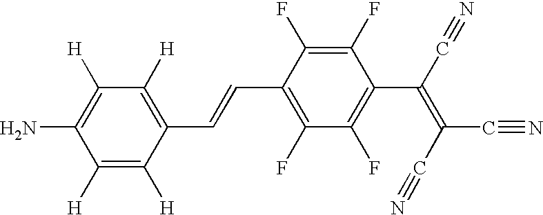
C1([H])=C([H])C(C=CC2=C(F)C(F)=C(C(C#N)=C(C#N)C#N)C(F)=C2F)=C([H])C([H])=C1N
